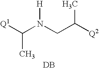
C(N(CC([Q2])C)[H])([Q1])C.[DB]
